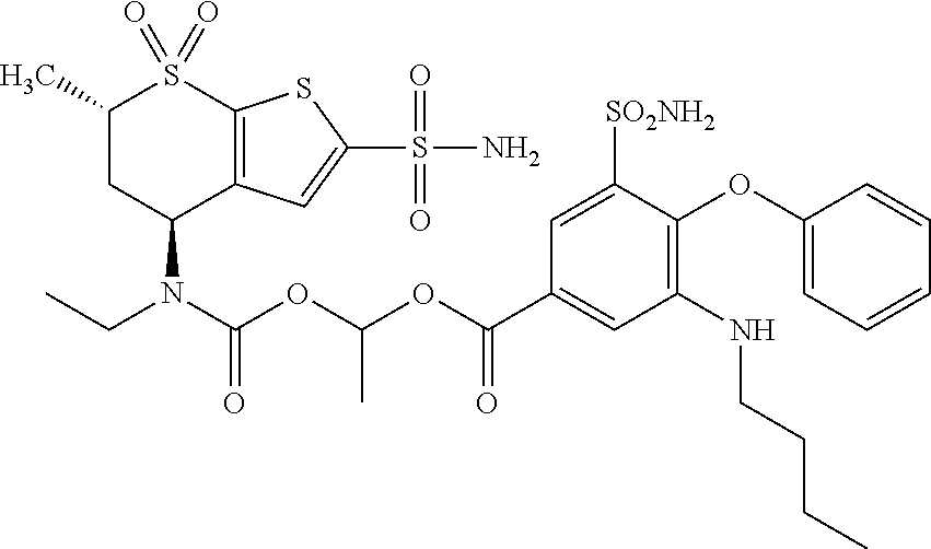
C1(C)CC(N(CC)C(OC(OC(C2=CC(NCCCC)=C(OC3=CC=CC=C3)C([SO2NH2])=C2)=O)C)=O)C2=C(S1(=O)=O)SC(S(=O)(=O)N)=C2
